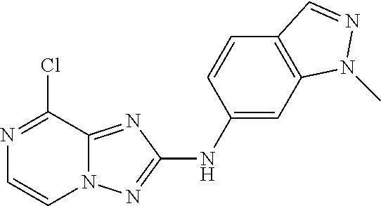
N1=C(Cl)C2=NC(NC3=CC4=C(C=C3)C=NN4C)=NN2C=C1
